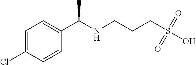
C1=C(Cl)C=CC(C(NCCCS(O)(=O)=O)C)=C1
